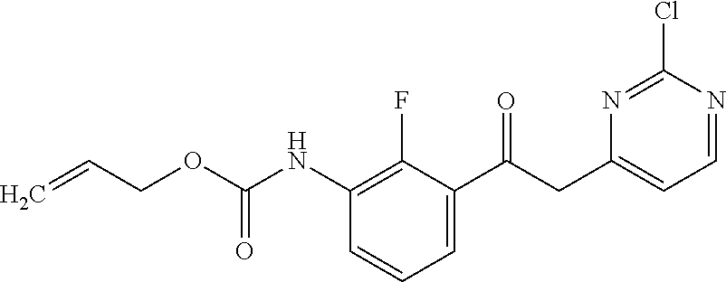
C=CCOC(NC1=C(F)C(C(CC2=CC=NC(Cl)=N2)=O)=CC=C1)=O
